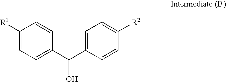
C1([R1])=CC=C(C(C2=CC=C([R2])C=C2)O)C=C1
